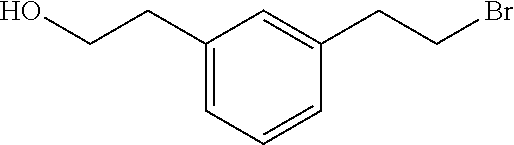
C1(CCO)=CC=CC(CCBr)=C1
